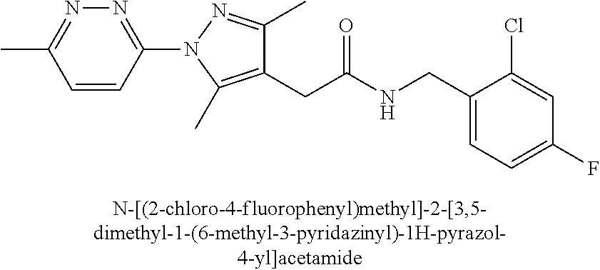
C1=C(F)C=C(Cl)C(CNC(CC2=C(C)N(C3=NN=C(C)C=C3)N=C2C)=O)=C1
